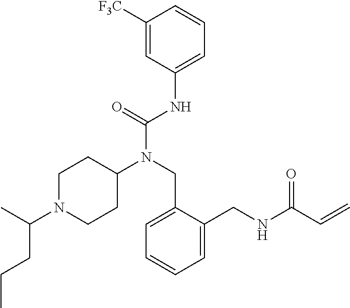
C1([F3C])=CC(NC(N(CC2=CC=CC=C2CNC(C=C)=O)C2CCN(C(C)CCC)CC2)=O)=CC=C1
